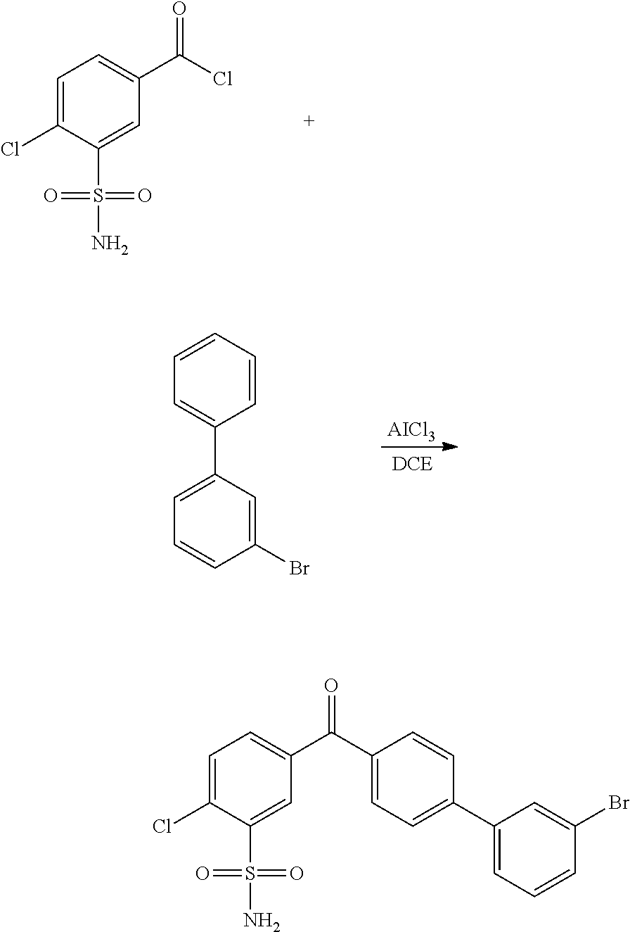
C1=C(Cl)C(S(=O)(=O)N)=CC(C(Cl)=O)=C1.[AICl3].C1=CC=CC=C1C1=CC=CC(Br)=C1.C1=C(Cl)C(S(=O)(=O)N)=CC(C(=O)C2=CC=C(C3=CC=CC(Br)=C3)C=C2)=C1
